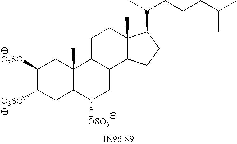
C1([O3SO])C([O3SO])CC2C(C)(C1)C1C(CC2[OSO3])C2C(C)(CC1)C(C(CCCC(C)C)C)CC2
